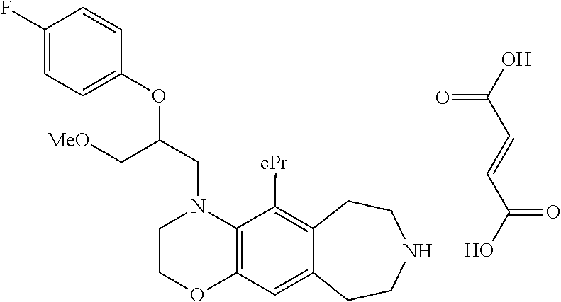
C(N1CCOC2=C1C([cPr])=C1C(=C2)CCNCC1)C(OC1=CC=C(F)C=C1)C[MeO].C(O)(=O)C=CC(O)=O
